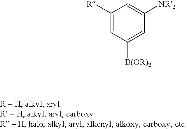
C1([R])=CC([B(OR)2])=CC([NR2])=C1
